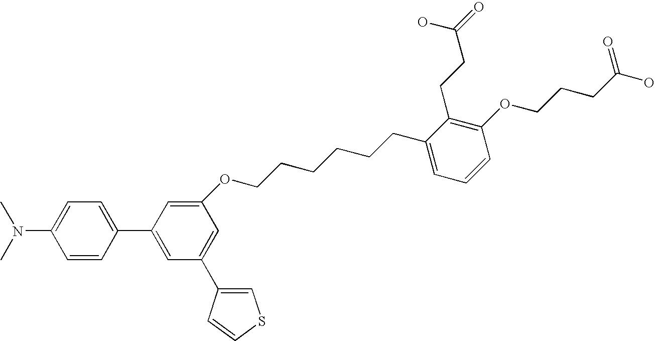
N(C1=CC=C(C2=CC(C3=CSC=C3)=CC(OCCCCCCC3=CC=CC(OCCCC(O)=O)=C3CCC(=O)O)=C2)C=C1)(C)C
